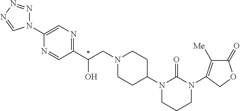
C(CN1CCC(N2CCCN(C3=C([Me])C(=O)OC3)C2=O)CC1)(C1=NC=C(N2N=NN=C2)N=C1)O
